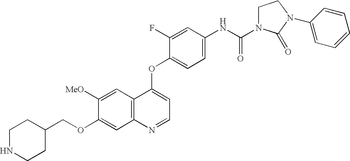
C12=C(N=CC=C1OC1=CC=C(NC(=O)N3CCN(C4=CC=CC=C4)C3=O)C=C1F)C=C(OCC1CCNCC1)C([MeO])=C2
